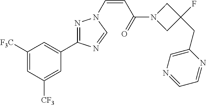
C1([F3C])=CC([CF3])=CC(C2=NN(C=CC(=O)N3CC(F)(CC4=CN=CC=N4)C3)C=N2)=C1
